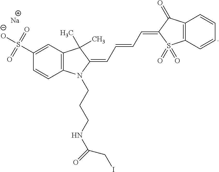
C1(S([O-])(=O)=O)=CC2=C(C=C1)N(CCCNC(CI)=O)C(=CC=CC=C1S(=O)(=O)C3=C(C1=O)C=CC=C3)C2(C)C.[Na]
